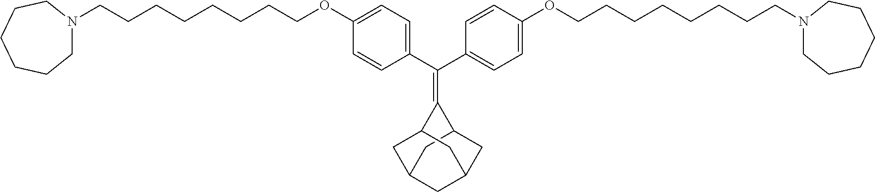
C1=CC(C(C2=CC=C(OCCCCCCCCN3CCCCCC3)C=C2)=C2C3CC4CC(CC2C4)C3)=CC=C1OCCCCCCCCN1CCCCCC1
